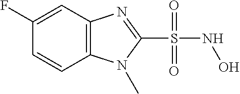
C1(F)=CC2=C(C=C1)N(C)C(S(=O)(=O)NO)=N2
